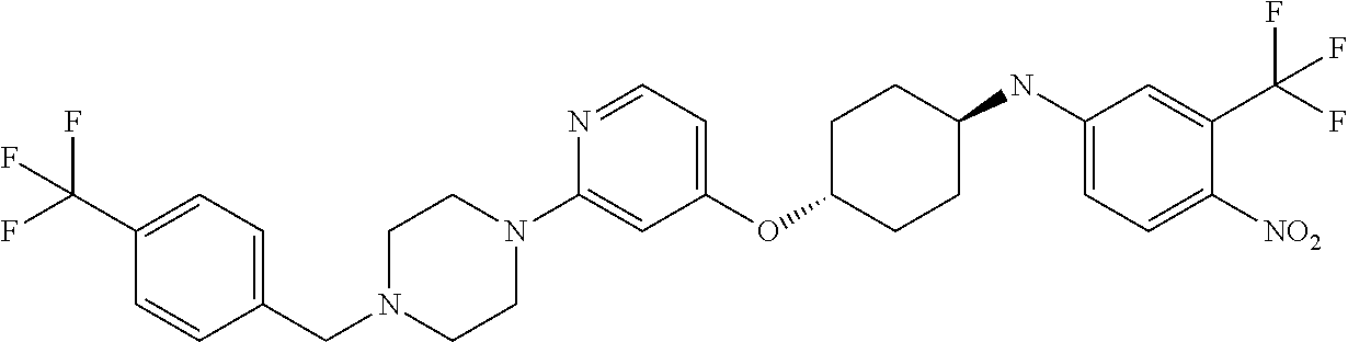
C1(OC2CCC(NC3=CC=C([NO2])C(C(F)(F)F)=C3)CC2)=CC=NC(N2CCN(CC3=CC=C(C(F)(F)F)C=C3)CC2)=C1
